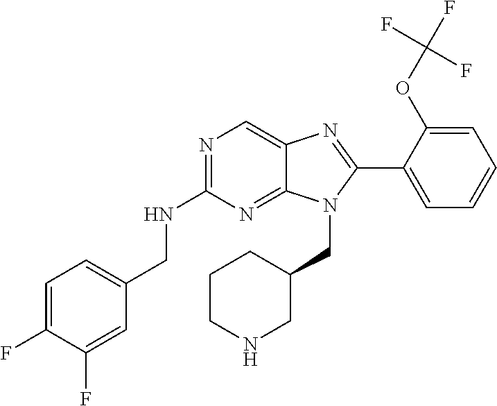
C1=C(F)C(F)=CC(CNC2=NC=C3C(=N2)N(CC2CCCNC2)C(C2=CC=CC=C2OC(F)(F)F)=N3)=C1
